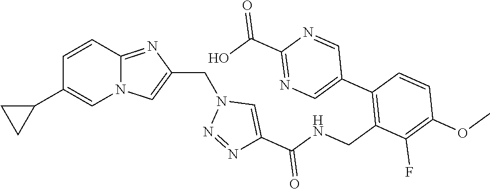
N12C(=NC(CN3N=NC(C(NCC4=C(C5=CN=C(C(=O)O)N=C5)C=CC(OC)=C4F)=O)=C3)=C1)C=CC(C1CC1)=C2
